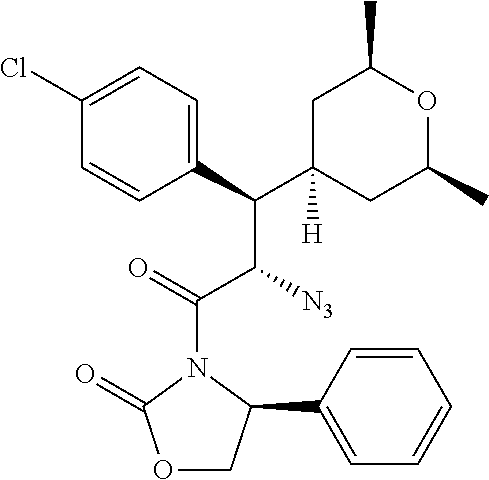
C(C1([H])CC(C)OC(C)C1)(C(C(N1C(=O)OCC1C1=CC=CC=C1)=O)[N3])C1=CC=C(Cl)C=C1
